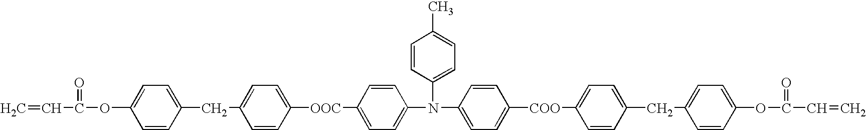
C=CC(=O)OC1=CC=C(CC2=CC=C([OOC]C3=CC=C(N(C4=CC=C([COO]C5=CC=C(CC6=CC=C(OC(C=C)=O)C=C6)C=C5)C=C4)C4=CC=C(C)C=C4)C=C3)C=C2)C=C1
